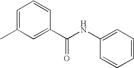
C1=C(C)C=C(C(NC2=CC=CC=C2)=O)C=C1
